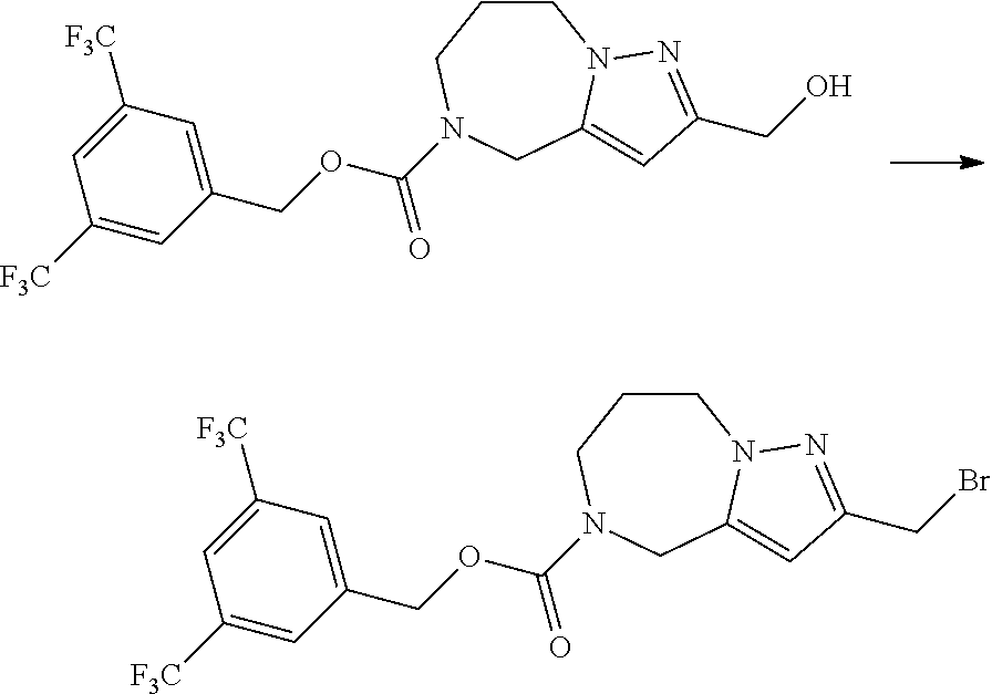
C1(COC(N2CCCN3C(=CC(CO)=N3)C2)=O)=CC([F3C])=CC([F3C])=C1.C1(COC(N2CCCN3C(=CC(CBr)=N3)C2)=O)=CC([F3C])=CC([F3C])=C1
